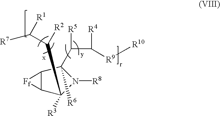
C(C([R4])[R9][R10])(C1([R6])N([R8])C([R3])(C([R2])C([R1])[R7])C2C1[Ff]2)[R5]
